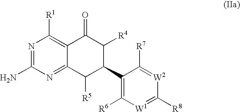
N1=C(N)N=C2C(=C1[R1])C(=O)C([R4])C(C1=C([R6])[W1]=C([R8])[W2]=C1[R7])C2[R5]
